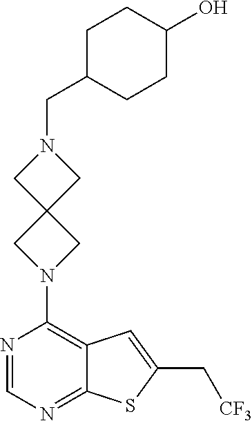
N1=CN=C2C(=C1N1CC3(C1)CN(CC1CCC(O)CC1)C3)C=C(C[CF3])S2
